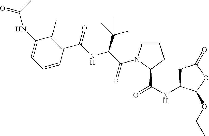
C1C(NC(=O)C2N(C(C(NC(C3=C(C)C(NC(=O)C)=CC=C3)=O)C(C)(C)C)=O)CCC2)C(OCC)OC1=O
